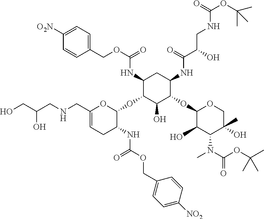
C1=C([O2N])C=CC(COC(=O)NC2C(OC3C(NC(OCC4=CC=C([NO2])C=C4)=O)CC=C(CNCC(CO)O)O3)C(O)C(OC3C(O)C(N(C)C(=O)OC(C)(C)C)C(O)(C)CO3)C(NC(=O)C(CNC(=O)OC(C)(C)C)O)C2)=C1
